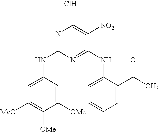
N(C1=NC=C([NO2])C(NC2=CC=CC=C2C(C)=O)=N1)C1=CC([MeO])=C([OMe])C([OMe])=C1.Cl
